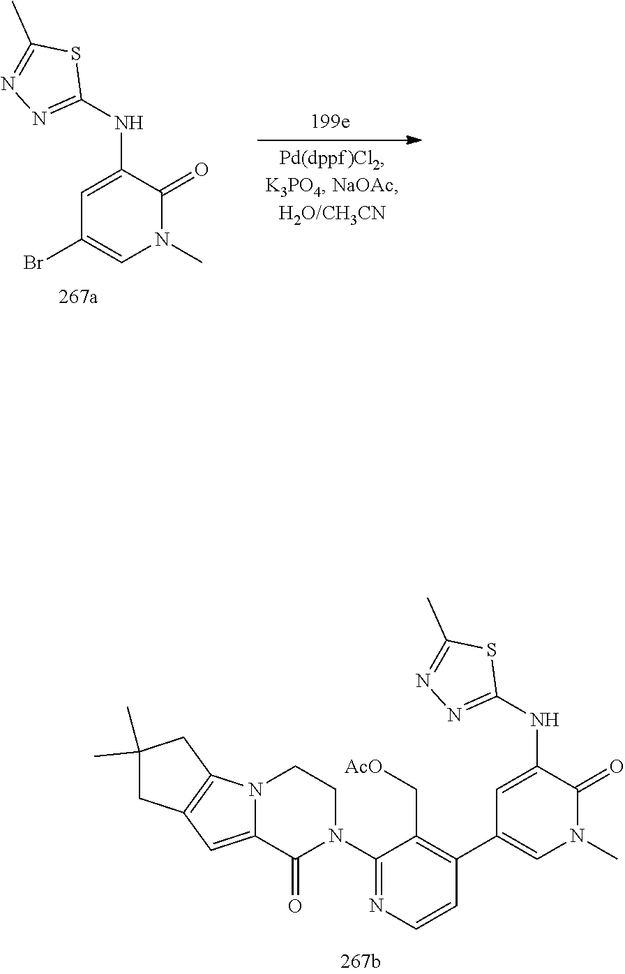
N(C1=CC(C2=C(C[AcO])C(N3CCN4C(=CC5=C4CC(C)(C)C5)C3=O)=NC=C2)=CN(C)C1=O)C1=NN=C(C)S1.N(C1=CC(Br)=CN(C)C1=O)C1=NN=C(C)S1
